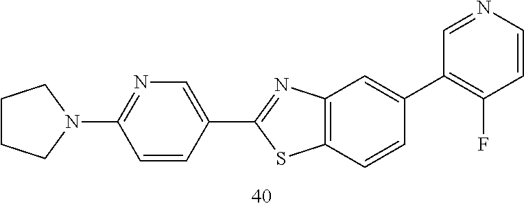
C1CCN(C2=NC=C(C3=NC4=C(C=CC(C5=C(F)C=CN=C5)=C4)S3)C=C2)C1
